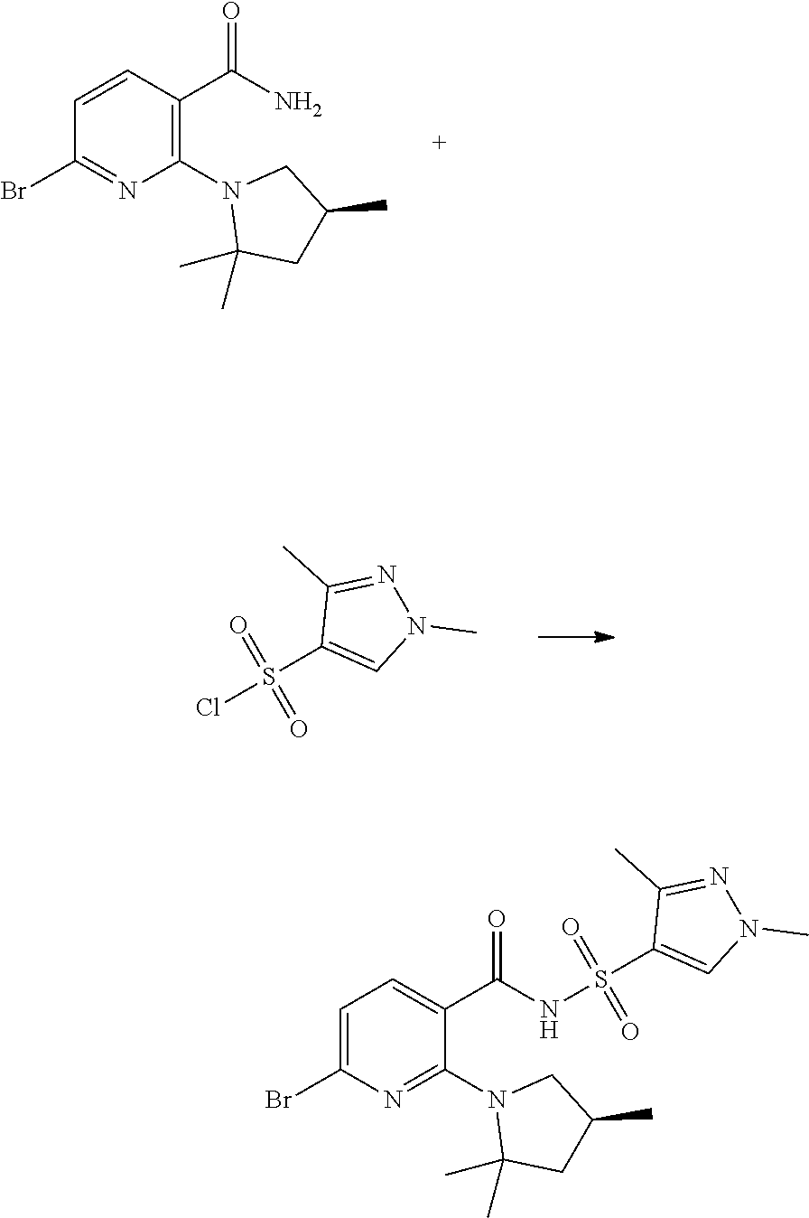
C1=C(Br)N=C(N2C(C)(C)CC(C)C2)C(C(NS(C2=CN(C)N=C2C)(=O)=O)=O)=C1.C1=CC(C(N)=O)=C(N2C(C)(C)CC(C)C2)N=C1Br.ClS(C1=CN(C)N=C1C)(=O)=O
